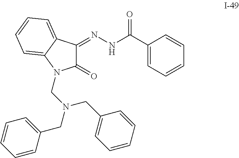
C1(=O)C(=NNC(C2=CC=CC=C2)=O)C2=CC=CC=C2N1CN(CC1=CC=CC=C1)CC1=CC=CC=C1
